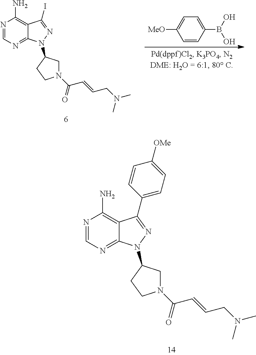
N1=CN=C2C(=C1N)C(C1=CC=C([OMe])C=C1)=NN2C1CN(C(=O)C=CCN(C)C)CC1.N1=CN=C2C(=C1N)C(I)=NN2C1CN(C(=O)C=CCN(C)C)CC1.C1=CC(B(O)O)=CC=C1[MeO]
